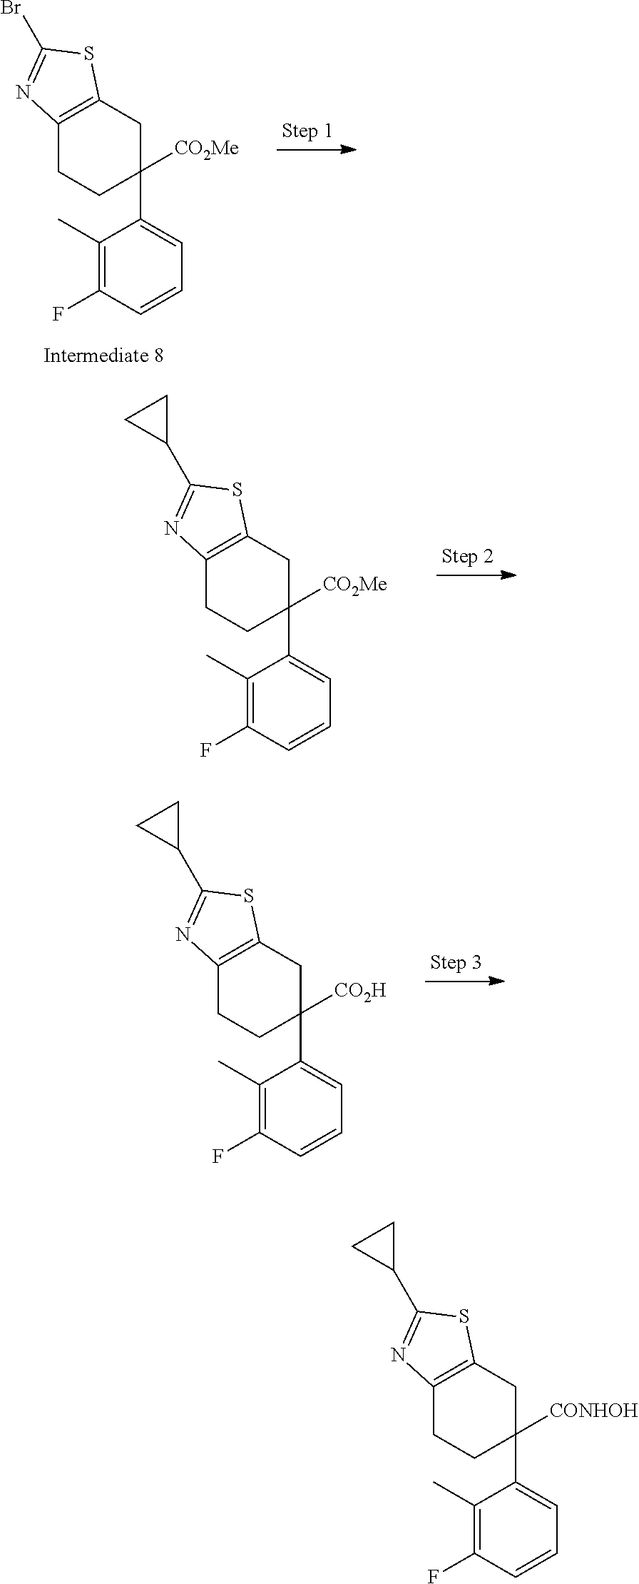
C1(C)=C(F)C=CC=C1C1([CO2Me])CC2=C(CC1)N=C(Br)S2.C1(C)=C(F)C=CC=C1C1([CO2Me])CC2=C(CC1)N=C(C1CC1)S2.C1(C)=C(F)C=CC=C1C1([CO2H])CC2=C(CC1)N=C(C1CC1)S2.C1(C)=C(F)C=CC=C1C1([CONHOH])CC2=C(CC1)N=C(C1CC1)S2
